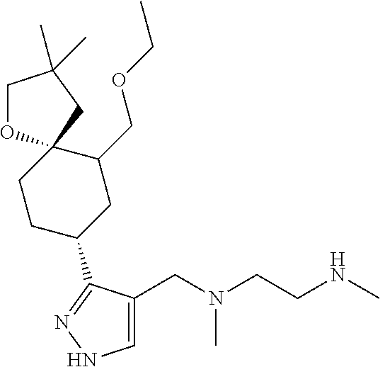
C1=C(CN(CCNC)C)C(C2CC(COCC)C3(CC2)OCC(C)(C)C3)=NN1
